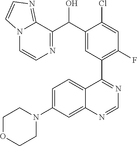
C1=C(N2CCOCC2)C=C2C(=C1)C(C1=C(F)C=C(Cl)C(C(O)C3=NC=CN4C3=NC=C4)=C1)=NC=N2
